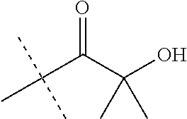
C(C(C(O)(C)C)=O)(C)(C)C
